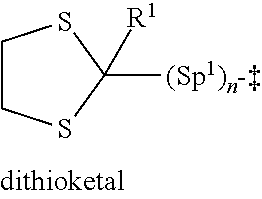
C1CSC([R1])([(Sp1)n-])S1
